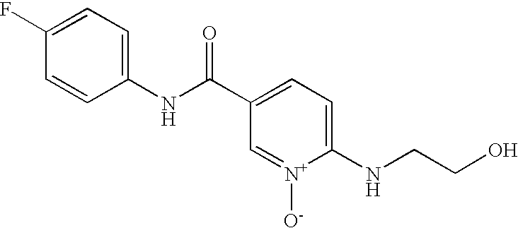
C1=CC(NC(C2=CC=C(NCCO)[N+]([O-])=C2)=O)=CC=C1F
